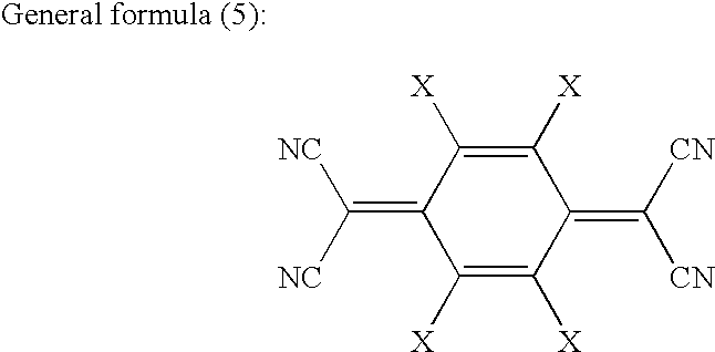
C1([X])=C([X])C(=C([NC])[NC])C([X])=C([X])C1=C([CN])[CN]
